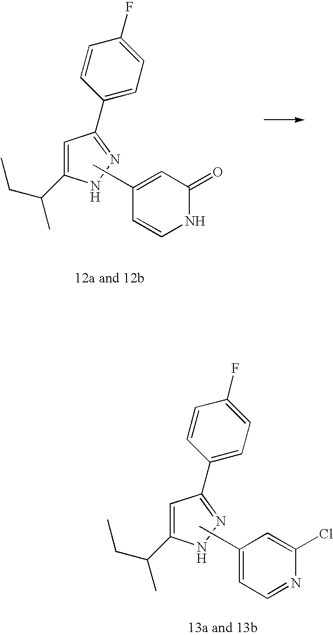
C1=C(C(CC)C)NN=C1C1=CC=C(F)C=C1.C1(C)=CC=NC(Cl)=C1.C1=C(C(CC)C)NN=C1C1=CC=C(F)C=C1.C1(C)=CC(=O)NC=C1
